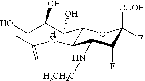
C1(C(C(O)CO)O)C(NC(C)=O)C(N[H3CH2C])C(F)C([COOH])(F)O1
